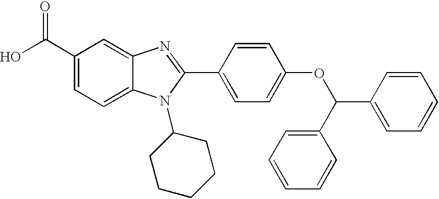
C1(C(O)=O)=CC=C2C(=C1)N=C(C1=CC=C(OC(C3=CC=CC=C3)C3=CC=CC=C3)C=C1)N2C1CCCCC1
